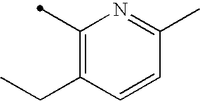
C1(C)=C(CC)C=CC(C)=N1
